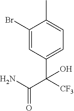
C1(Br)=CC(C(C(=O)N)([CF3])O)=CC=C1C
